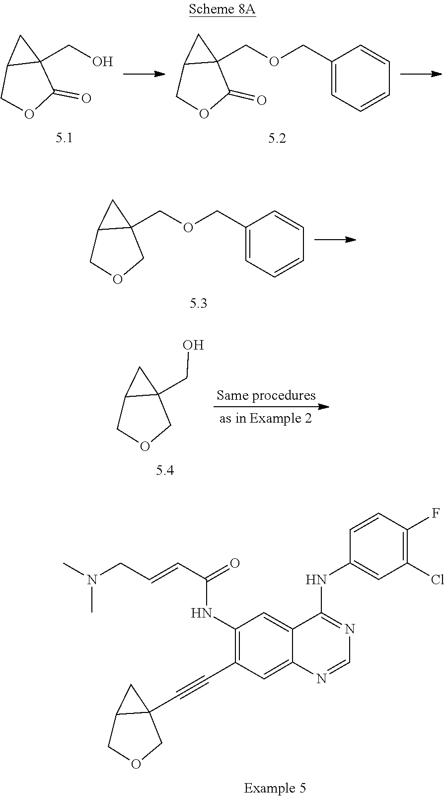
C12(CO)C(COC1=O)C2.C12(COCC3=CC=CC=C3)C(COC1=O)C2.C12(COCC3=CC=CC=C3)C(COC1)C2.C12(CO)C(COC1)C2.C12(C#CC3=C(NC(C=CCN(C)C)=O)C=C4C(=C3)N=CN=C4NC3=CC(Cl)=C(F)C=C3)C(COC1)C2
